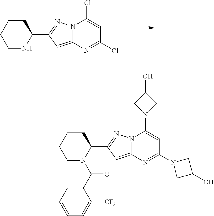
C1CCCNC1C1=NN2C(=C1)N=C(Cl)C=C2Cl.C1CCCN(C(C2=CC=CC=C2[CF3])=O)C1C1=NN2C(=C1)N=C(N1CC(O)C1)C=C2N1CC(O)C1
